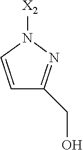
N1([X2])C=CC(CO)=N1
